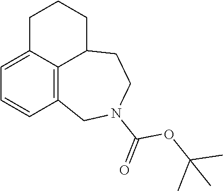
C1=C2C3=C(C=C1)CN(C(=O)OC(C)(C)C)CCC3CCC2
